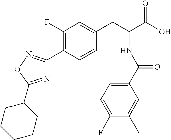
C1(F)=C(C2=NOC(C3CCCCC3)=N2)C=CC(CC(C(O)=O)NC(C2=CC=C(F)C(C)=C2)=O)=C1
